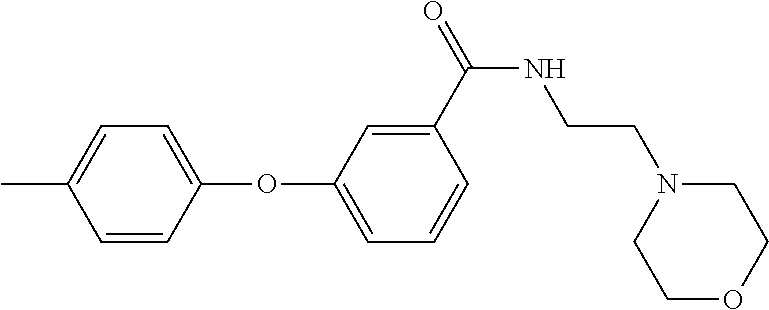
C1=C(C)C=CC(OC2=CC=CC(C(NCCN3CCOCC3)=O)=C2)=C1
